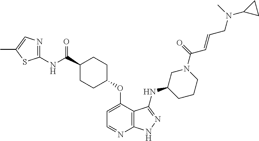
N1=C(NC(C2CCC(OC3=CC=NC4=C3C(NC3CCCN(C(C=CCN(C5CC5)C)=O)C3)=NN4)CC2)=O)SC(C)=C1
